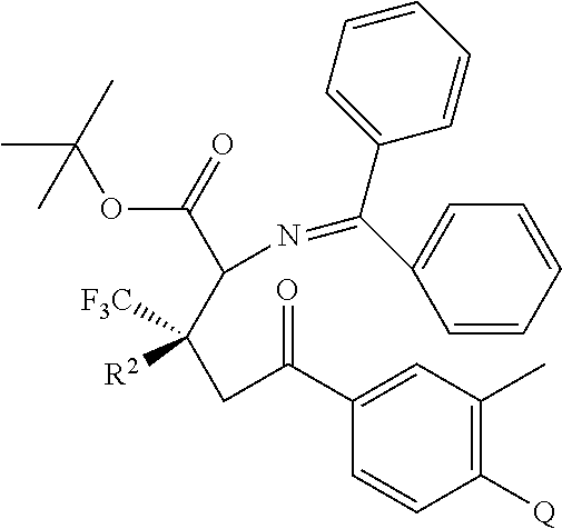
CC(OC(C(C([R2])([F3C])CC(C1=CC(C)=C([Q])C=C1)=O)N=C(C1=CC=CC=C1)C1=CC=CC=C1)=O)(C)C
